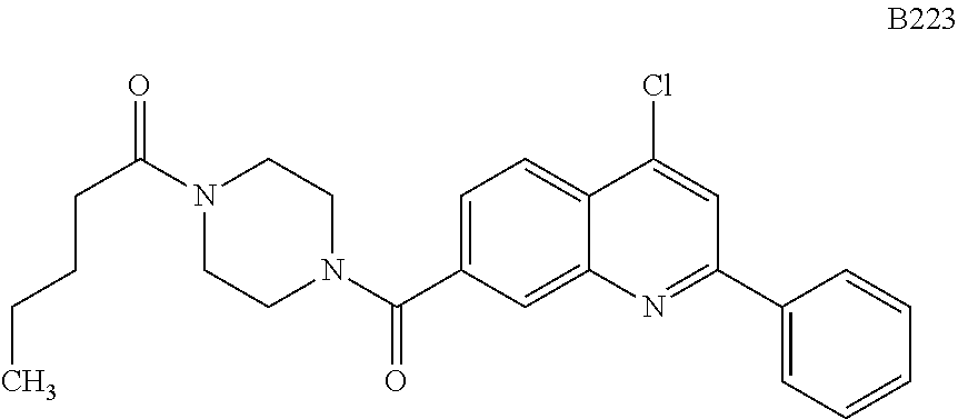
C1=C(C(N2CCN(C(=O)CCCC)CC2)=O)C=C2C(=C1)C(Cl)=CC(C1=CC=CC=C1)=N2
